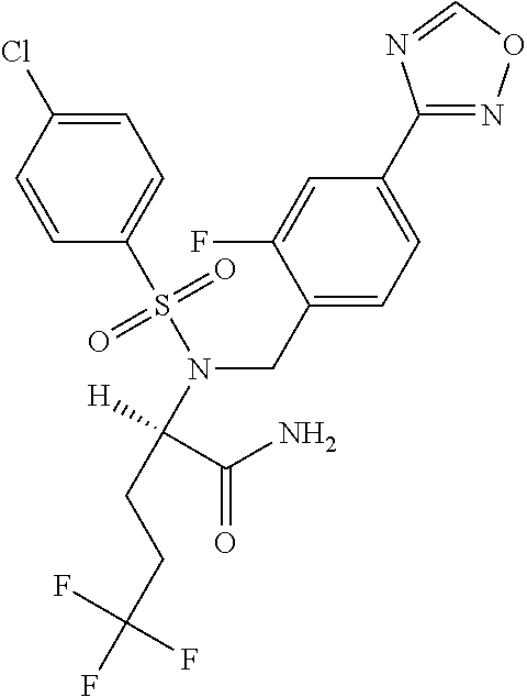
C1=C(Cl)C=CC(S(N(C(CCC(F)(F)F)([H])C(N)=O)CC2=CC=C(C3=NOC=N3)C=C2F)(=O)=O)=C1
